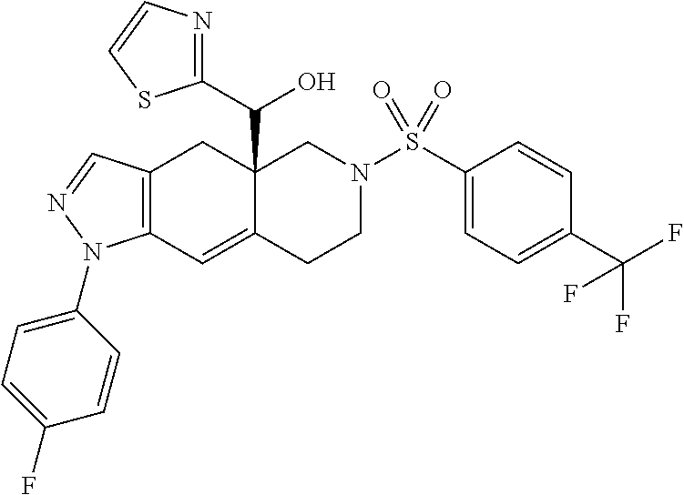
C12=C(C=NN1C1=CC=C(F)C=C1)CC1(C(O)C3=NC=CS3)C(=C2)CCN(S(C2=CC=C(C(F)(F)F)C=C2)(=O)=O)C1
